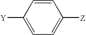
C1([Y])=CC=C([Z])C=C1
